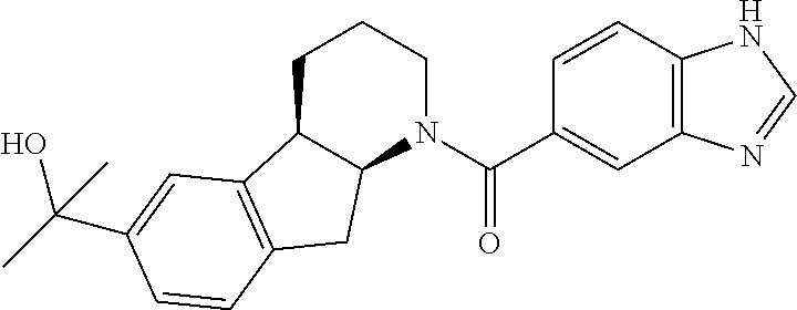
C1C2C(N(C(C3=CC4=C(C=C3)NC=N4)=O)CC1)CC1=C2C=C(C(O)(C)C)C=C1
